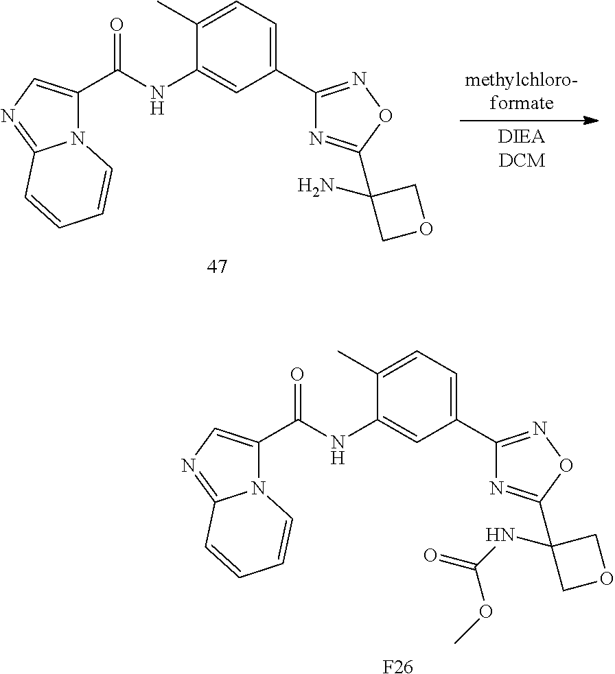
N12C(=NC=C1C(NC1=CC(C3=NOC(C4(N)COC4)=N3)=CC=C1C)=O)C=CC=C2.N12C(=NC=C1C(NC1=CC(C3=NOC(C4(NC(=O)OC)COC4)=N3)=CC=C1C)=O)C=CC=C2.[F26]
